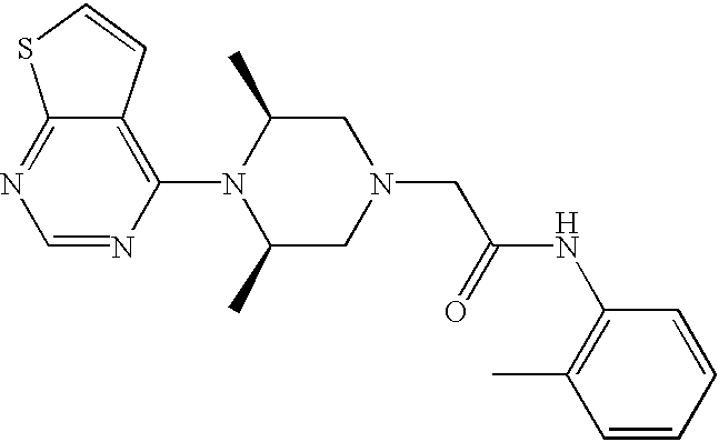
C1=NC(N2C(C)CN(CC(=O)NC3=C(C)C=CC=C3)CC2C)=C2C(=N1)SC=C2
